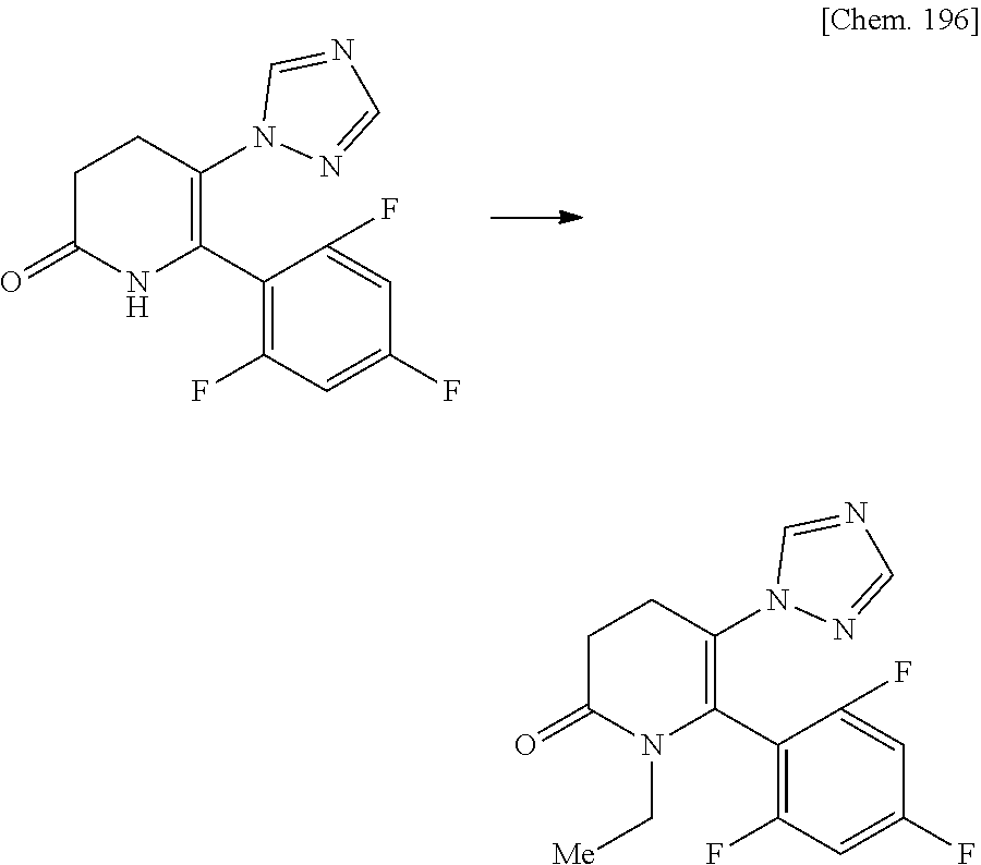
C1C(=O)NC(C2=C(F)C=C(F)C=C2F)=C(N2N=CN=C2)C1.C1C(=O)N(C[Me])C(C2=C(F)C=C(F)C=C2F)=C(N2N=CN=C2)C1
